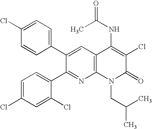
C1=CC(C2=CC3=C(N=C2C2=CC=C(Cl)C=C2Cl)N(CC(C)C)C(=O)C(Cl)=C3NC(C)=O)=CC=C1Cl
